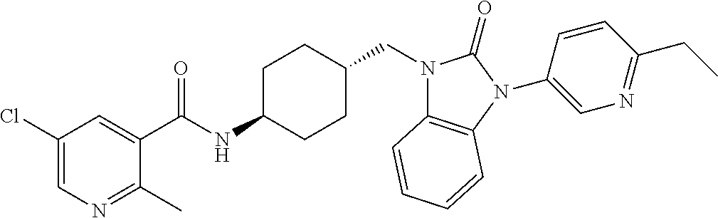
C1(C(NC2CCC(CN3C4=C(N(C5=CN=C(CC)C=C5)C3=O)C=CC=C4)CC2)=O)=CC(Cl)=CN=C1C
